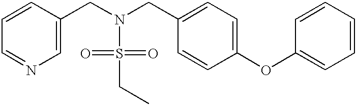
C1=CC(CN(S(=O)(=O)CC)CC2=CC=C(OC3=CC=CC=C3)C=C2)=CN=C1
